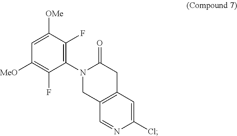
C1=C([OMe])C(F)=C(N2C(=O)CC3=C(C2)C=NC(Cl)=C3)C(F)=C1[MeO]
